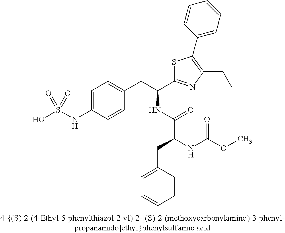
OS(NC1=CC=C(CC(C2=NC(CC)=C(C3=CC=CC=C3)S2)NC(C(NC(OC)=O)CC2=CC=CC=C2)=O)C=C1)(=O)=O
